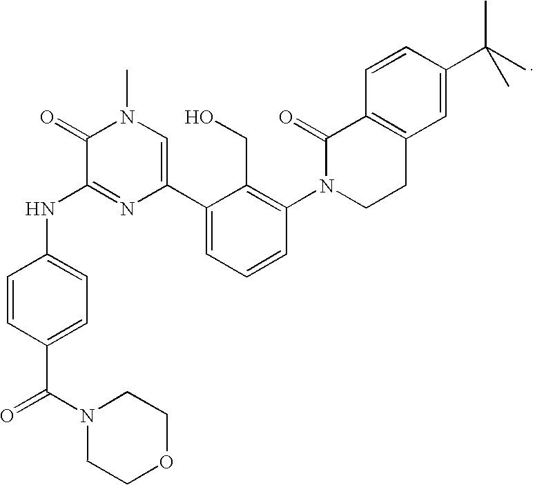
C1(C2=CN(C)C(=O)C(NC3=CC=C(C(=O)N4CCOCC4)C=C3)=N2)=CC=CC(N2CCC3=C(C=CC(C(C)(C)C)=C3)C2=O)=C1CO
